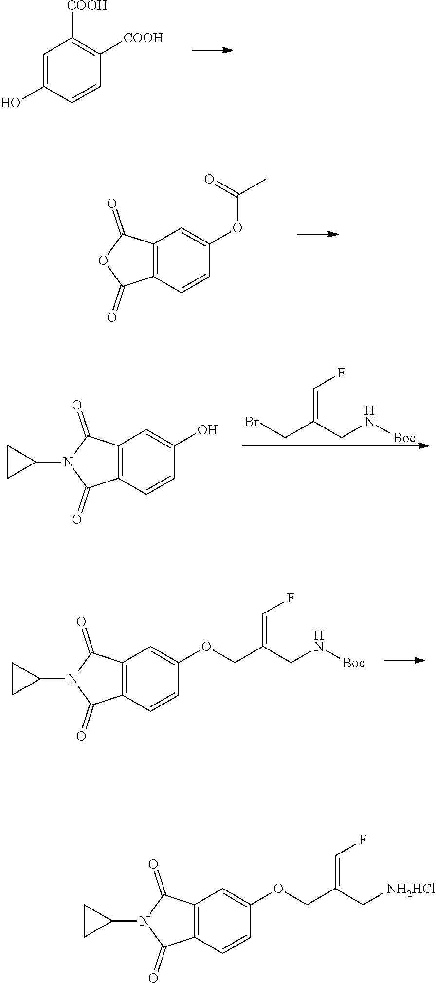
C12=C(C=CC(OCC(=CF)C[NH2HCl])=C1)C(=O)N(C1CC1)C2=O.C1=C(O)C=CC([COOH])=C1[COOH].C12=C(C=CC(OC(=O)C)=C1)C(=O)OC2=O.C(=C(CN[Boc])CBr)F.C12=C(C=CC(O)=C1)C(=O)N(C1CC1)C2=O.C12=C(C=CC(OCC(=CF)CN[Boc])=C1)C(=O)N(C1CC1)C2=O
